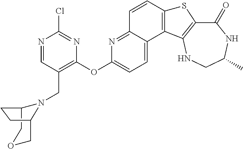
C1(=O)C2=C(NCC(C)N1)C1=C(S2)C=CC2=NC(OC3=C(CN4C5COCC4CC5)C=NC(Cl)=N3)=CC=C12
